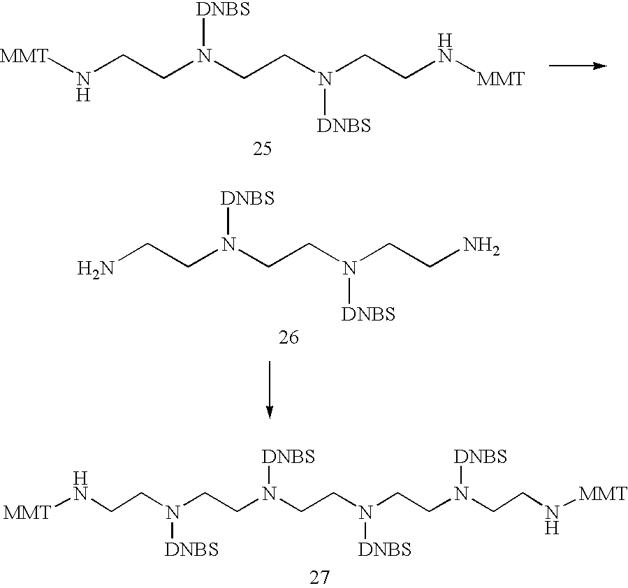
N(CCN(CCN(CCN(CCN[MMT])[DNBS])[DNBS])[DNBS])(CCN[MMT])[DNBS].[MMT]NCCN(CCN(CCN[MMT])[DNBS])[DNBS].NCCN(CCN(CCN)[DNBS])[DNBS]
